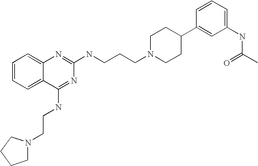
C(CNC1=NC(NCCCN2CCC(C3=CC(NC(=O)C)=CC=C3)CC2)=NC2=CC=CC=C12)N1CCCC1
